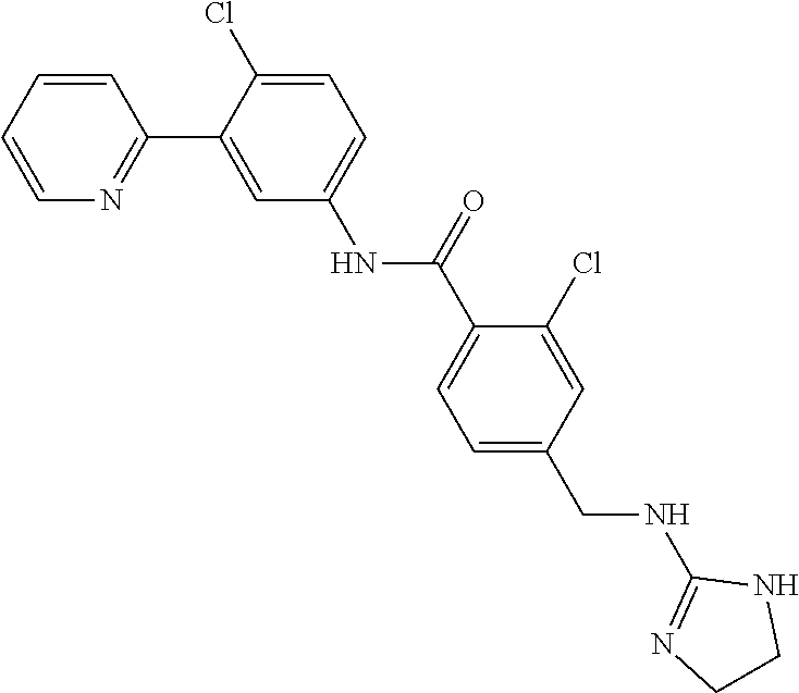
C1=CC=CN=C1C1=CC(NC(C2=CC=C(CNC3=NCCN3)C=C2Cl)=O)=CC=C1Cl
